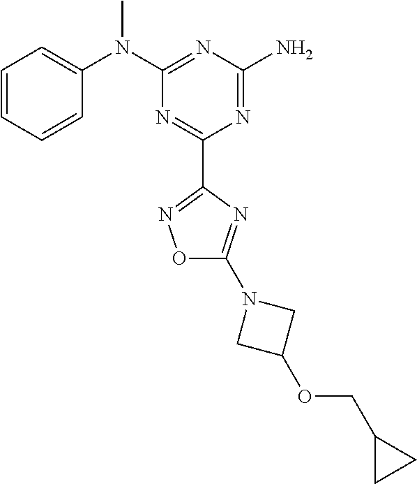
C1=CC=CC(N(C2=NC(N)=NC(C3=NOC(N4CC(OCC5CC5)C4)=N3)=N2)C)=C1
